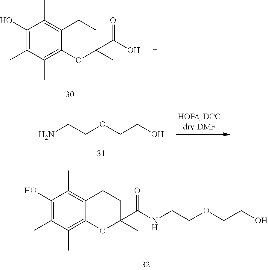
C1(O)=C(C)C(C)=C2C(=C1C)CCC(C)(C(O)=O)O2.NCCOCCO.C1(O)=C(C)C(C)=C2C(=C1C)CCC(C)(C(NCCOCCO)=O)O2
